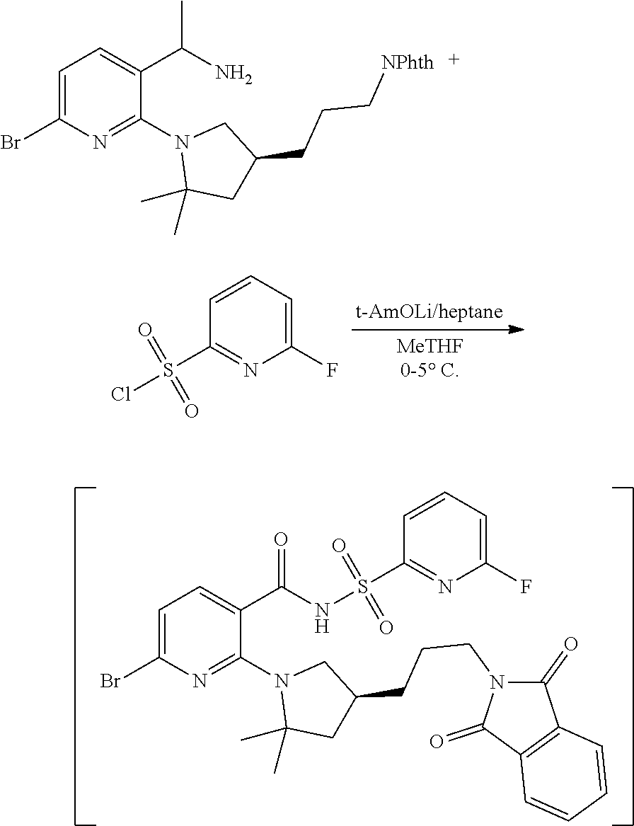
C1=CC=C(F)N=C1S(Cl)(=O)=O.C1=C(Br)N=C(N2C(C)(C)CC(CCCN3C(=O)C4=C(C3=O)C=CC=C4)C2)C(C(NS(C2=NC(F)=CC=C2)(=O)=O)=O)=C1.C1=C(Br)N=C(N2C(C)(C)CC(CCC[NPhth])C2)C(C(N)C)=C1
